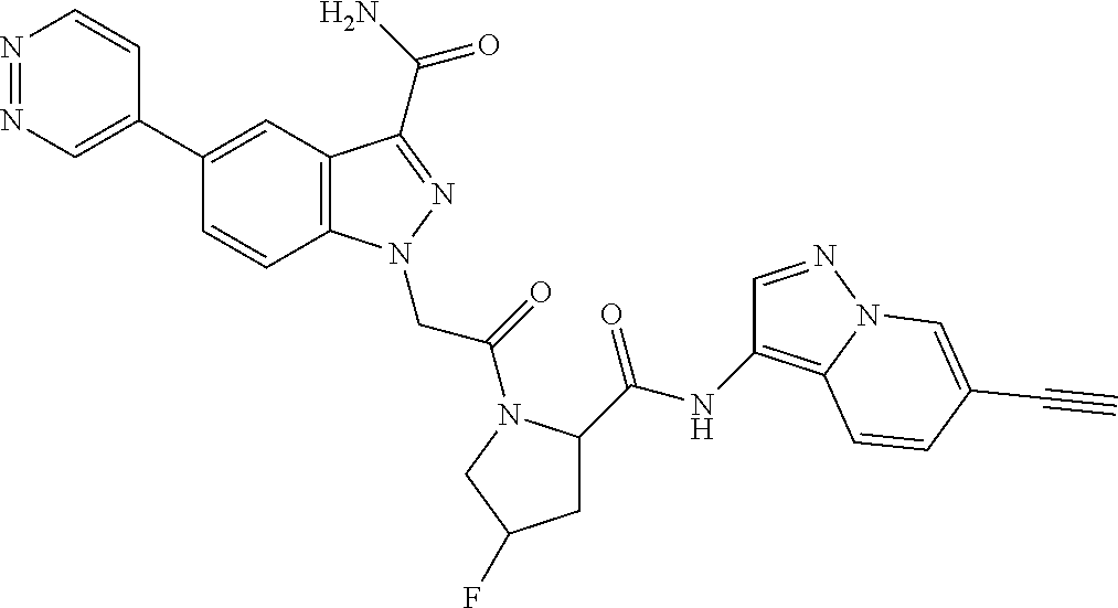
N1=NC=C(C2=CC3=C(C=C2)N(CC(=O)N2C(C(=O)NC4=C5N(N=C4)C=C(C#C)C=C5)CC(F)C2)N=C3C(=O)N)C=C1
